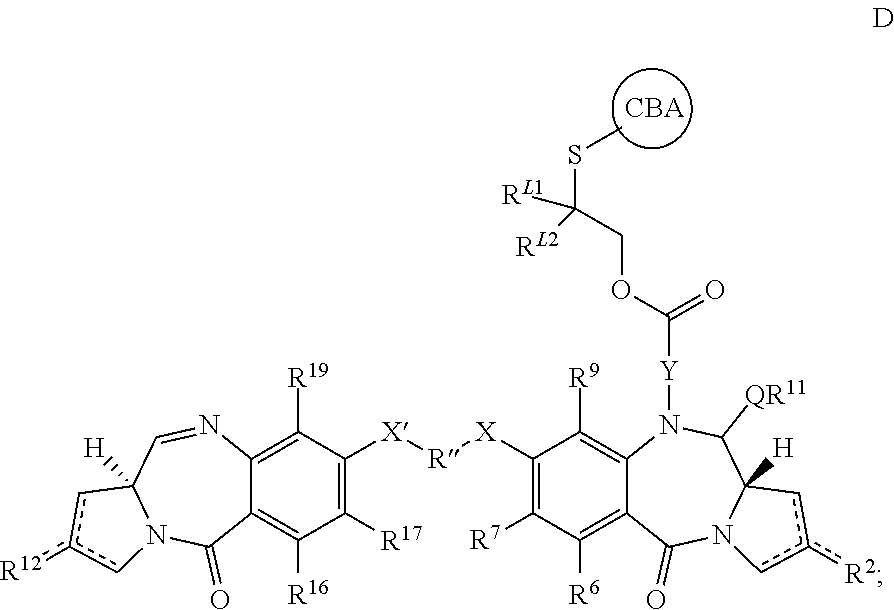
C12=C([R19])C([X][R][X]C3=C([R7])C([R6])=C4C(=C3[R9])N([Y]C(OCC([RL2])(SC)[RL1])=O)C([QR11])C3([H])N(C4=O)cc([R2])c3)=C([R17])C([R16])=C1C(=O)N1C([H])(C=N2)cc([R12])c1.[CBA]
